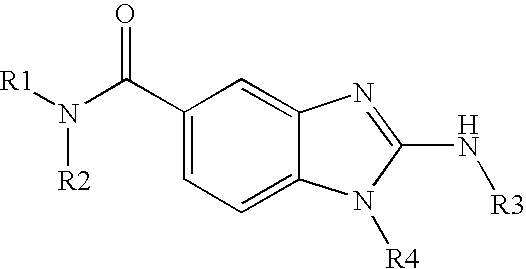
C1(C(N([R1])[R2])=O)=CC=C2C(=C1)N=C(N[R3])N2[R4]
